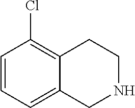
C1=CC=C2C(=C1Cl)CCNC2
